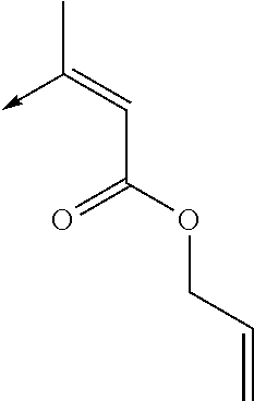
C(C(OCC=C)=O)=C(->C)C
